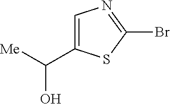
C1=C(C([Me])O)SC(Br)=N1
